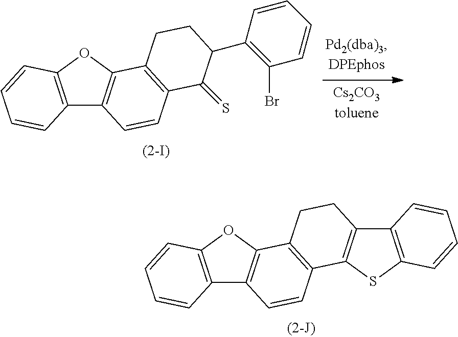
C12=C(OC3=C1C=CC1=C3CCC(C3=C(Br)C=CC=C3)C1=S)C=CC=C2.C12=C(OC3=C1C=CC1=C3CCC3=C1SC1=C3C=CC=C1)C=CC=C2
